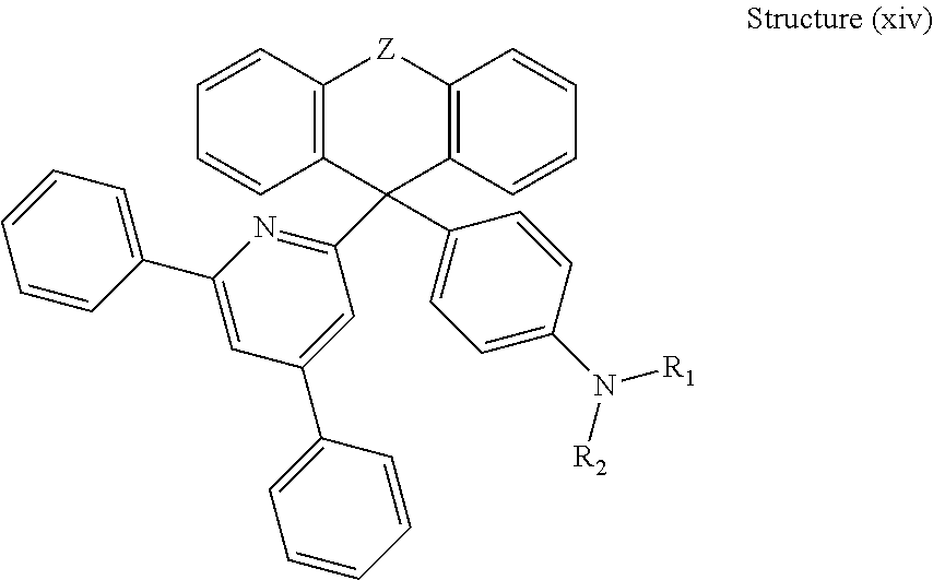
C1=CC=CC(C2=CC(C3=CC=CC=C3)=CC(C3(C4=CC=C(N([R2])[R1])C=C4)C4=C([Z]C5=C3C=CC=C5)C=CC=C4)=N2)=C1
